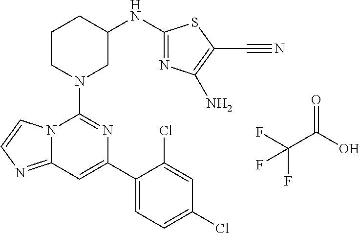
N1(C2=NC(C3=CC=C(Cl)C=C3Cl)=CC3=NC=CN23)CC(NC2=NC(N)=C(C#N)S2)CCC1.C(C(=O)O)(F)(F)F
